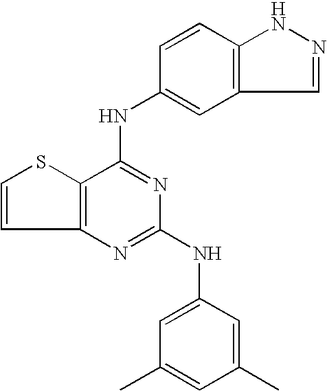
C12=C(C(NC3=CC4=C(C=C3)NN=C4)=NC(NC3=CC(C)=CC(C)=C3)=N1)SC=C2
